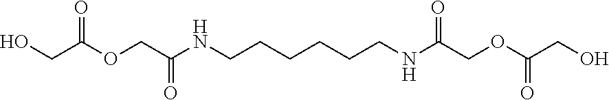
OCC(OCC(NCCCCCCNC(COC(CO)=O)=O)=O)=O
